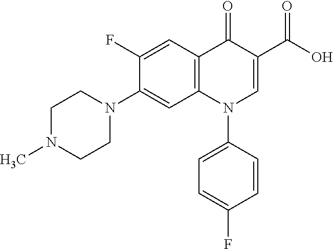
C12=C(C=C(F)C(N3CCN(C)CC3)=C1)C(=O)C(C(=O)O)=CN2C1=CC=C(F)C=C1
